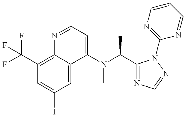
C1(C(F)(F)F)=C2C(=CC(I)=C1)C(N(C(C1=NC=NN1C1=NC=CC=N1)C)C)=CC=N2
